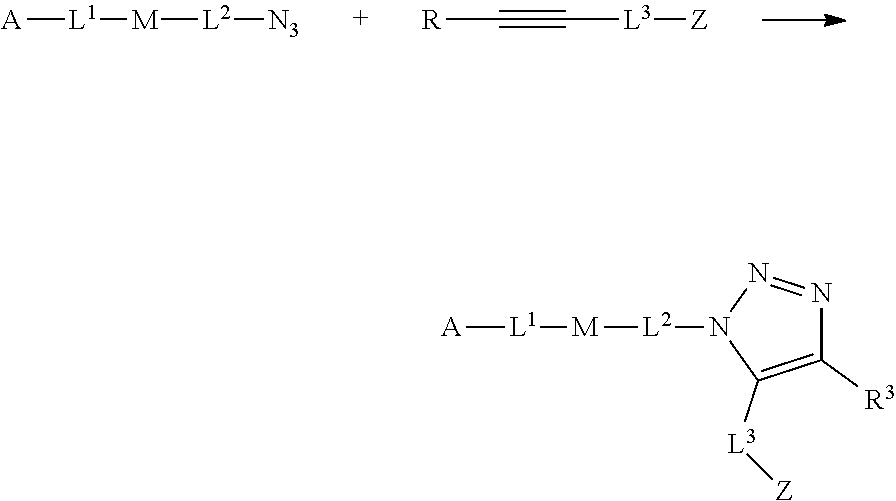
[A][L1][M][L2][N3].[R]C#C[L3][Z].[A][L1][M][L2]N1C([L3][Z])=C([R3])N=N1
